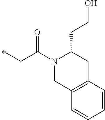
C(C(N1CC2=C(CC1CCO)C=CC=C2)=O)C
